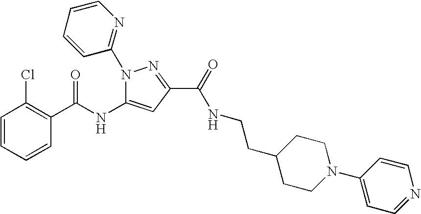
C1=CC=CC(C(NC2=CC(C(=O)NCCC3CCN(C4=CC=NC=C4)CC3)=NN2C2=NC=CC=C2)=O)=C1Cl
